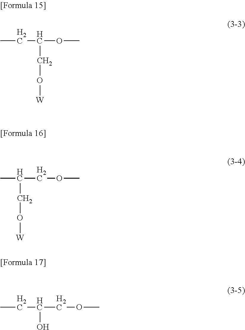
CCC(OC)CO[W].CC(COC)CO[W].CCC(COC)O
